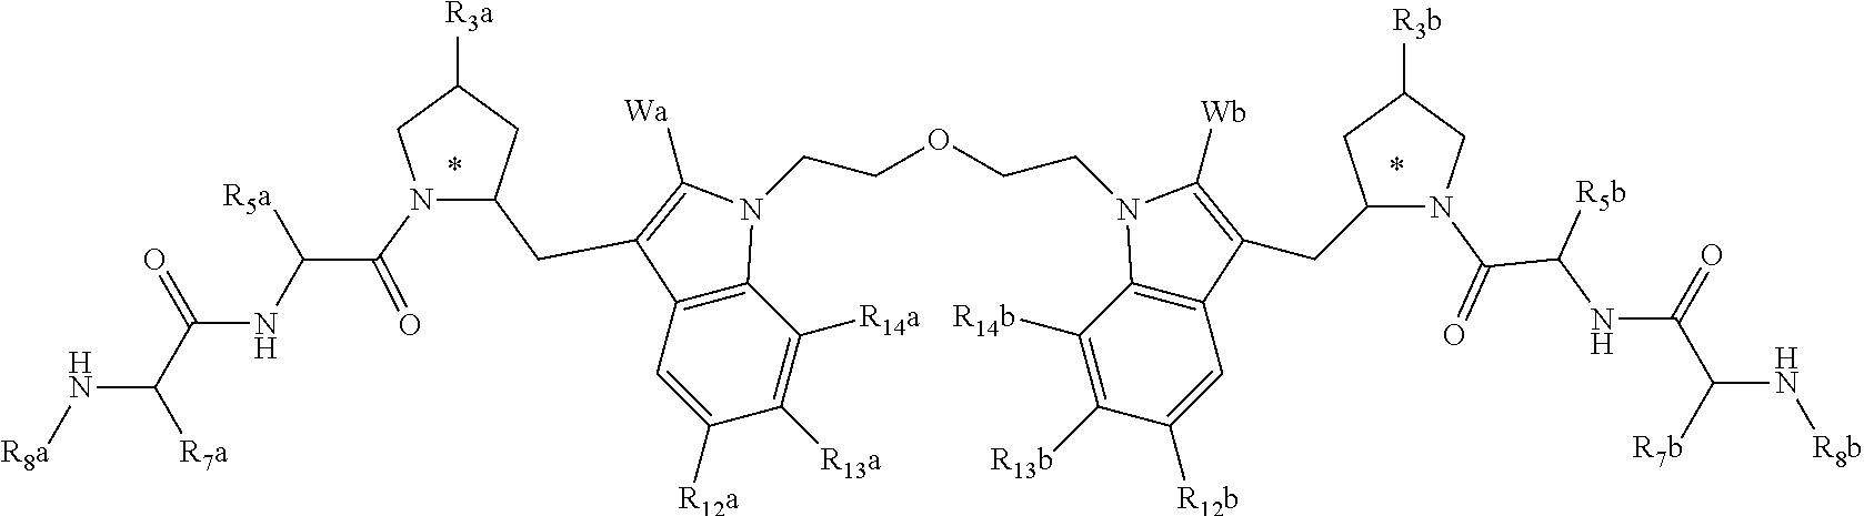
C12=C(C=C([R12a])C([R13a])=C1[R14a])C(CC1N(C(C(NC(C(N[R8a])[R7a])=O)[R5a])=O)CC([R3a])C1)=C([Wa])N2CCOCCN1C2=C(C=C([R12b])C([R13b])=C2[R14b])C(CC2N(C(C(NC(C([R7b])N[R8b])=O)[R5b])=O)CC([R3b])C2)=C1[Wb]
